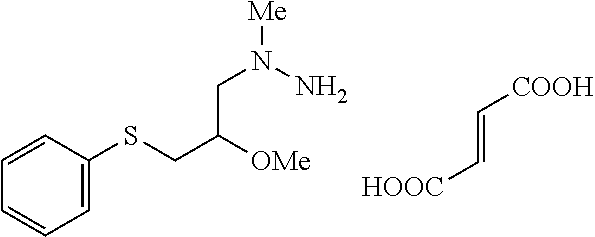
C(=C[HOOC])[COOH].C1=C(SCC([OMe])CN([Me])N)C=CC=C1
